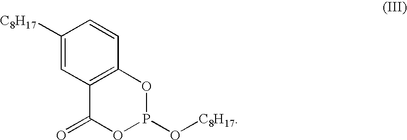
C1([C8H17])=CC2=C(C=C1)OP(O[C8H17])OC2=O
